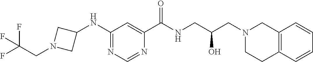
C1(C(NCC(CN2CC3=C(CC2)C=CC=C3)O)=O)=CC(NC2CN(CC(F)(F)F)C2)=NC=N1
